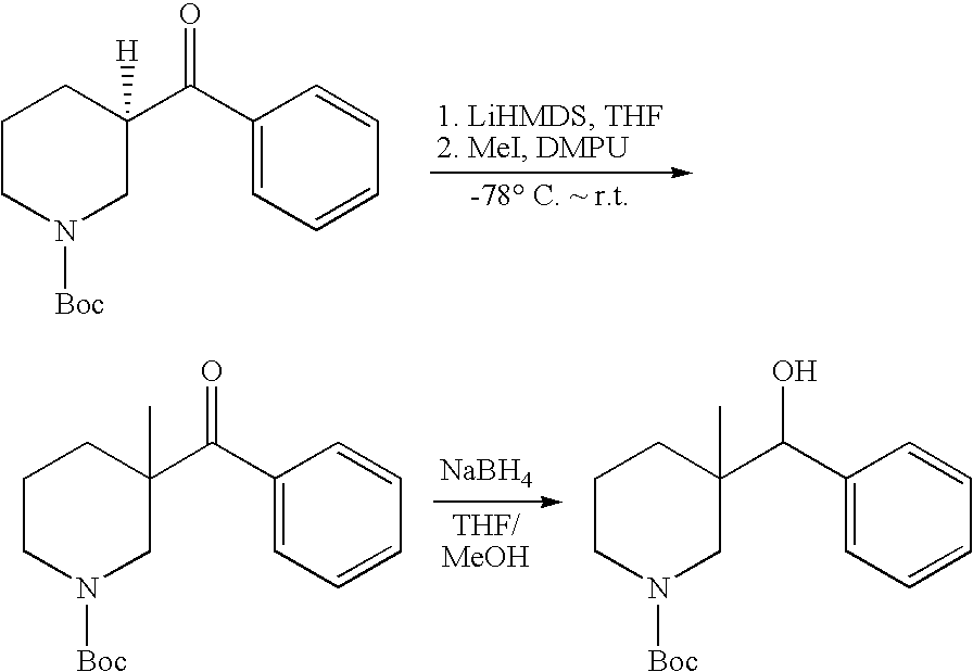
C1CN([Boc])CC(C(C2=CC=CC=C2)=O)([H])C1.[NaBH4].C1CN([Boc])CC(C(C2=CC=CC=C2)=O)(C)C1.C1CN([Boc])CC(C(C2=CC=CC=C2)O)(C)C1
